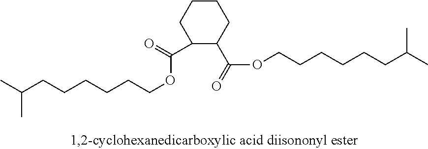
CC(CCCCCCOC(C1C(C(=O)OCCCCCCC(C)C)CCCC1)=O)C
